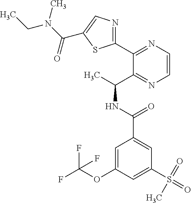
C1(C2=NC=CN=C2C(C)NC(C2=CC(S(=O)(C)=O)=CC(OC(F)(F)F)=C2)=O)=NC=C(C(N(CC)C)=O)S1
